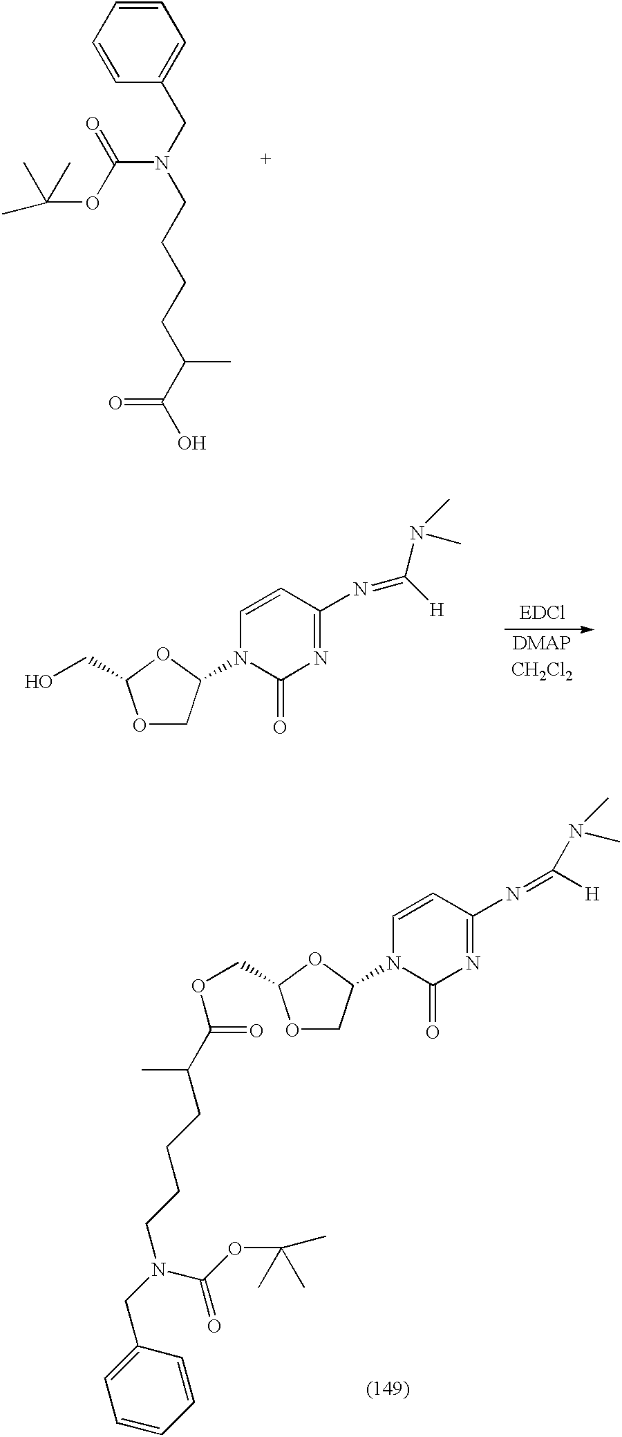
C1(CN(CCCCC(C(O)=O)C)C(OC(C)(C)C)=O)=CC=CC=C1.O1C(CO)OCC1N1C(=O)N=C(N=C(N(C)C)[H])C=C1.O1C(COC(=O)C(CCCCN(CC2=CC=CC=C2)C(OC(C)(C)C)=O)C)OCC1N1C(=O)N=C(N=C([H])N(C)C)C=C1
